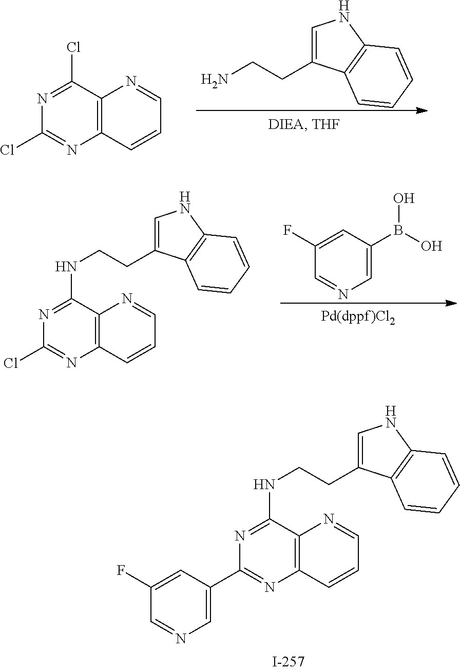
C12=C(C(Cl)=NC(Cl)=N1)N=CC=C2.NCCC1=CNC2=C1C=CC=C2.OB(C1=CN=CC(F)=C1)O.C12=C(C(NCCC3=CNC4=C3C=CC=C4)=NC(Cl)=N1)N=CC=C2.C12=C(C(NCCC3=CNC4=C3C=CC=C4)=NC(C3=CN=CC(F)=C3)=N1)N=CC=C2
